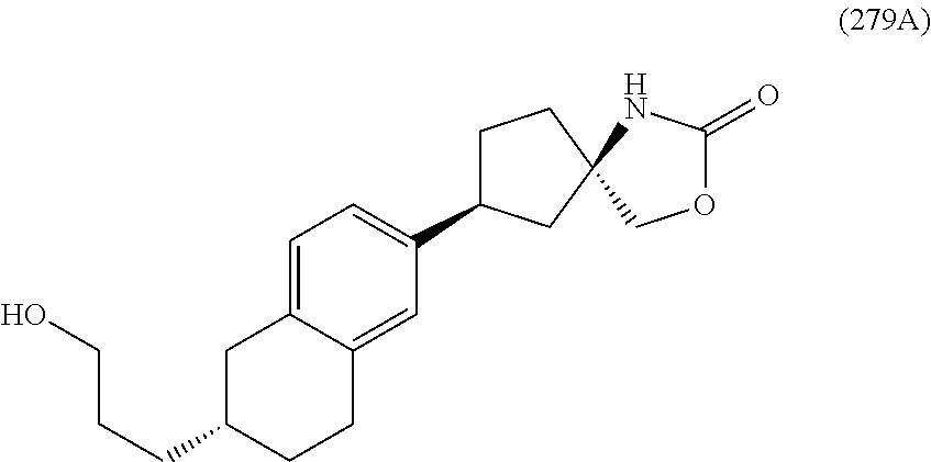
C1=C2C(=CC(C3CCC4(C3)COC(=O)N4)=C1)CCC(CCCO)C2
